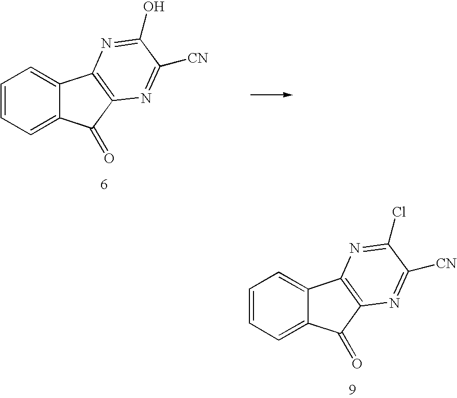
C1=CC=C2C(=C1)C1=C(C2=O)N=C([CN])C(Cl)=N1.C1=CC=C2C(=C1)C1=C(C2=O)N=C([CN])C(O)=N1
